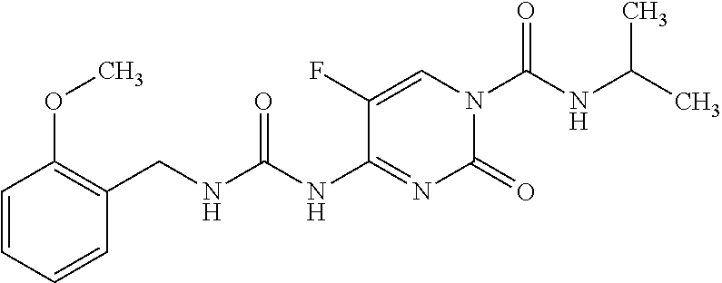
C1(=O)N(C(=O)NC(C)C)C=C(F)C(NC(=O)NCC2=C(OC)C=CC=C2)=N1
